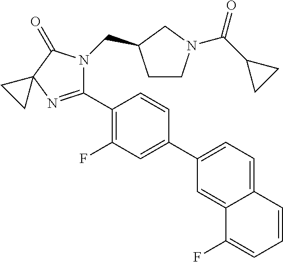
C1(C2=C(F)C=C(C3=CC=C4C(=C3)C(F)=CC=C4)C=C2)=NC2(C(=O)N1CC1CCN(C(C3CC3)=O)C1)CC2
